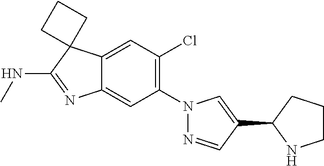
C12=CC(Cl)=C(N3N=CC(C4NCCC4)=C3)C=C1N=C(NC)C21CCC1
